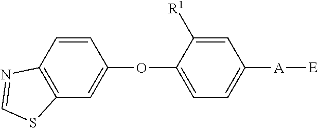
C1=C([R1])C(OC2=CC3=C(C=C2)N=CS3)=CC=C1[A][E]
